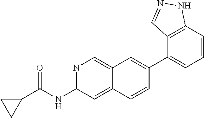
N1=C(NC(=O)C2CC2)C=C2C(=C1)C=C(C1=CC=CC3=C1C=NN3)C=C2
